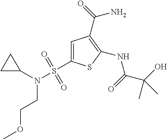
C1(NC(=O)C(O)(C)C)=C(C(=O)N)C=C(S(N(CCOC)C2CC2)(=O)=O)S1
